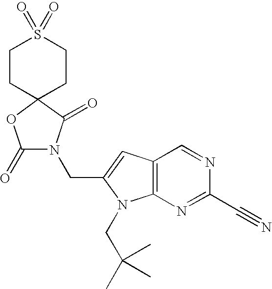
C(C1=CC2=C(N=C(C#N)N=C2)N1CC(C)(C)C)N1C(=O)OC2(C1=O)CCS(=O)(=O)CC2
